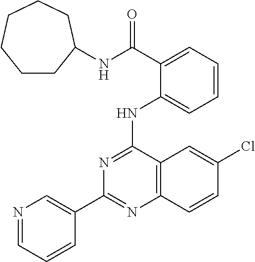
C1(C2=CN=CC=C2)=NC2=C(C(NC3=CC=CC=C3C(NC3CCCCCC3)=O)=N1)C=C(Cl)C=C2
